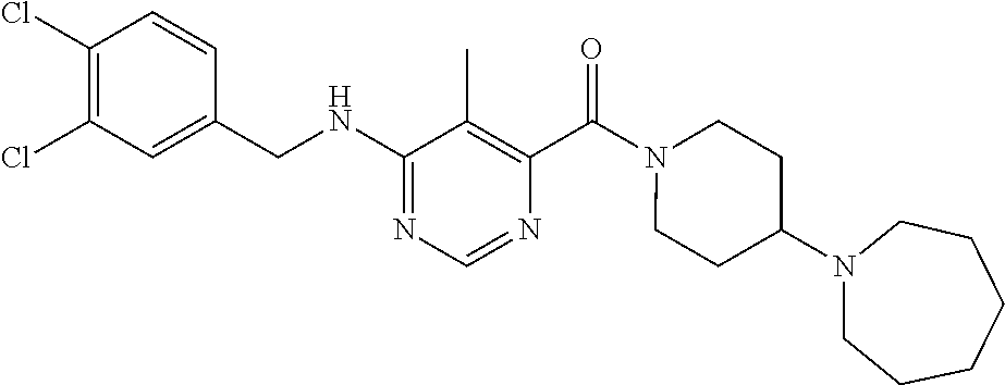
C1(CNC2=NC=NC(C(N3CCC(N4CCCCCC4)CC3)=O)=C2C)=CC(Cl)=C(Cl)C=C1
